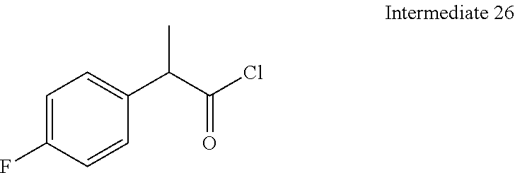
C1=C(F)C=CC(C(C(Cl)=O)C)=C1
